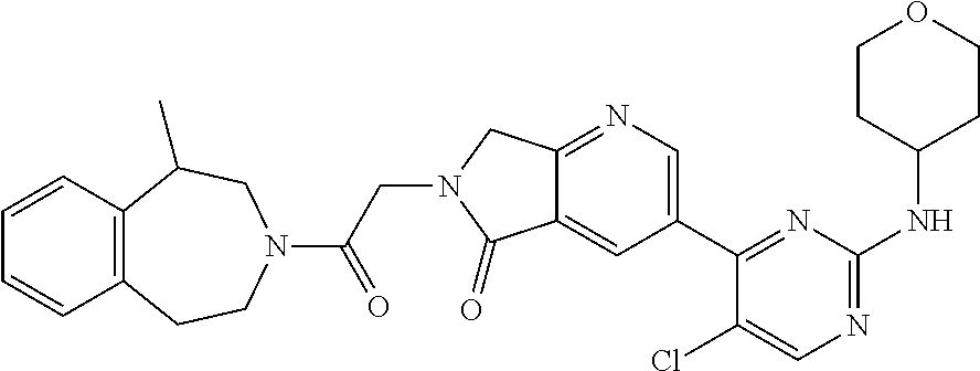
C1(Cl)=CN=C(NC2CCOCC2)N=C1C1=CN=C2C(=C1)C(=O)N(CC(N1CC(C)C3=C(CC1)C=CC=C3)=O)C2
